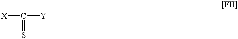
[X]C(=S)[Y]
